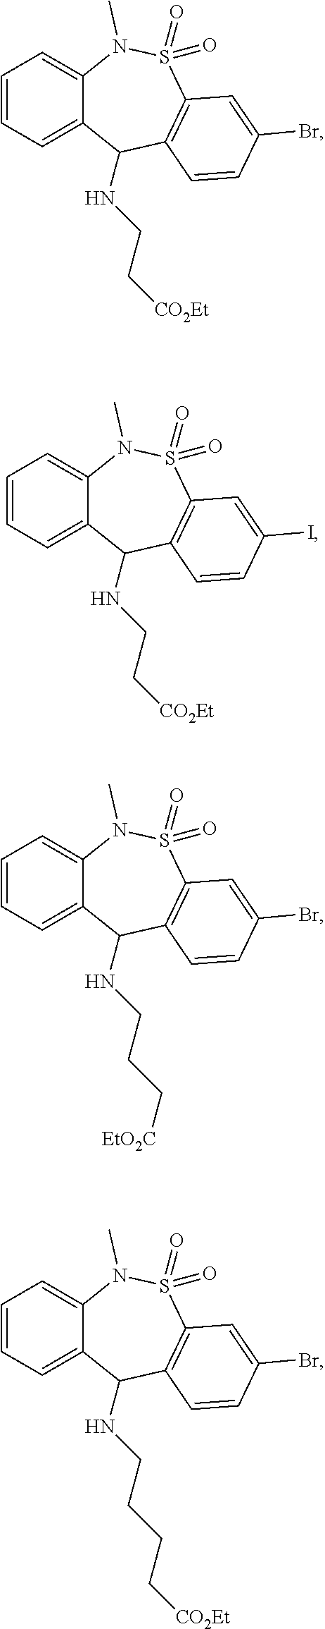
C1=CC=C2C(=C1)N(C)S(=O)(=O)C1=C(C2NCC[CO2Et])C=CC(Br)=C1.C1=CC=C2C(=C1)N(C)S(=O)(=O)C1=C(C2NCC[CO2Et])C=CC(I)=C1.C1=CC=C2C(=C1)N(C)S(=O)(=O)C1=C(C2NCCC[EtO2C])C=CC(Br)=C1.C1=CC=C2C(=C1)N(C)S(=O)(=O)C1=C(C2NCCCC[CO2Et])C=CC(Br)=C1
